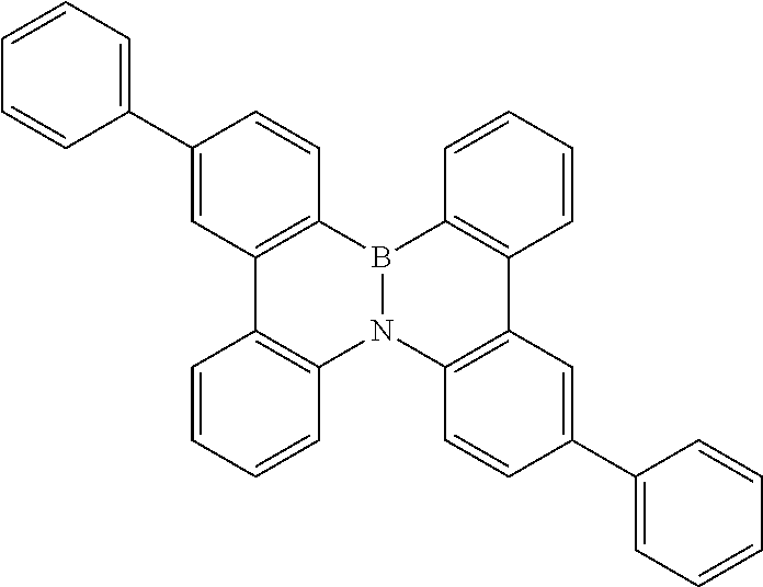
C1(C2=CC=CC=C2)=CC2=C(C=C1)B1N(C3=C2C=CC=C3)C2=C(C3=C1C=CC=C3)C=C(C1=CC=CC=C1)C=C2
